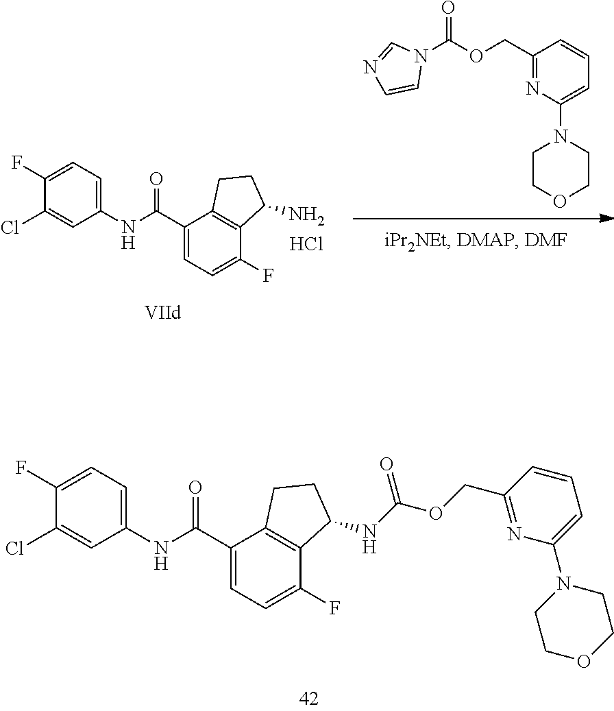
C1(Cl)=CC(NC(C2=CC=C(F)C3=C2CCC3NC(OCC2=NC(N3CCOCC3)=CC=C2)=O)=O)=CC=C1F.N1(C(OCC2=NC(N3CCOCC3)=CC=C2)=O)C=NC=C1.C1(Cl)=CC(NC(C2=CC=C(F)C3=C2CCC3N)=O)=CC=C1F.Cl
